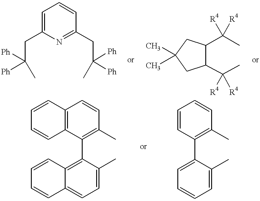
C1=C(CC(C)([Ph])[Ph])N=C(CC(C)([Ph])[Ph])C=C1.C1(C(C)([R4])[R4])C(C(C)([R4])[R4])CC(C)(C)C1.C1=CC2=C(C=C1)C=CC(C)=C2C1=C2C(=CC=C1C)C=CC=C2.C1=CC(C2=CC=CC=C2C)=C(C)C=C1
